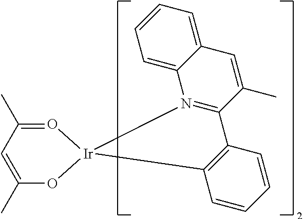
C12=CC=CC=C1C=C(C)C1=N2[Ir]2(O=C(C)C=C(C)O2)C2=C1C=CC=C2
